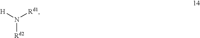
[Rd2]N([H])[Rd1]
